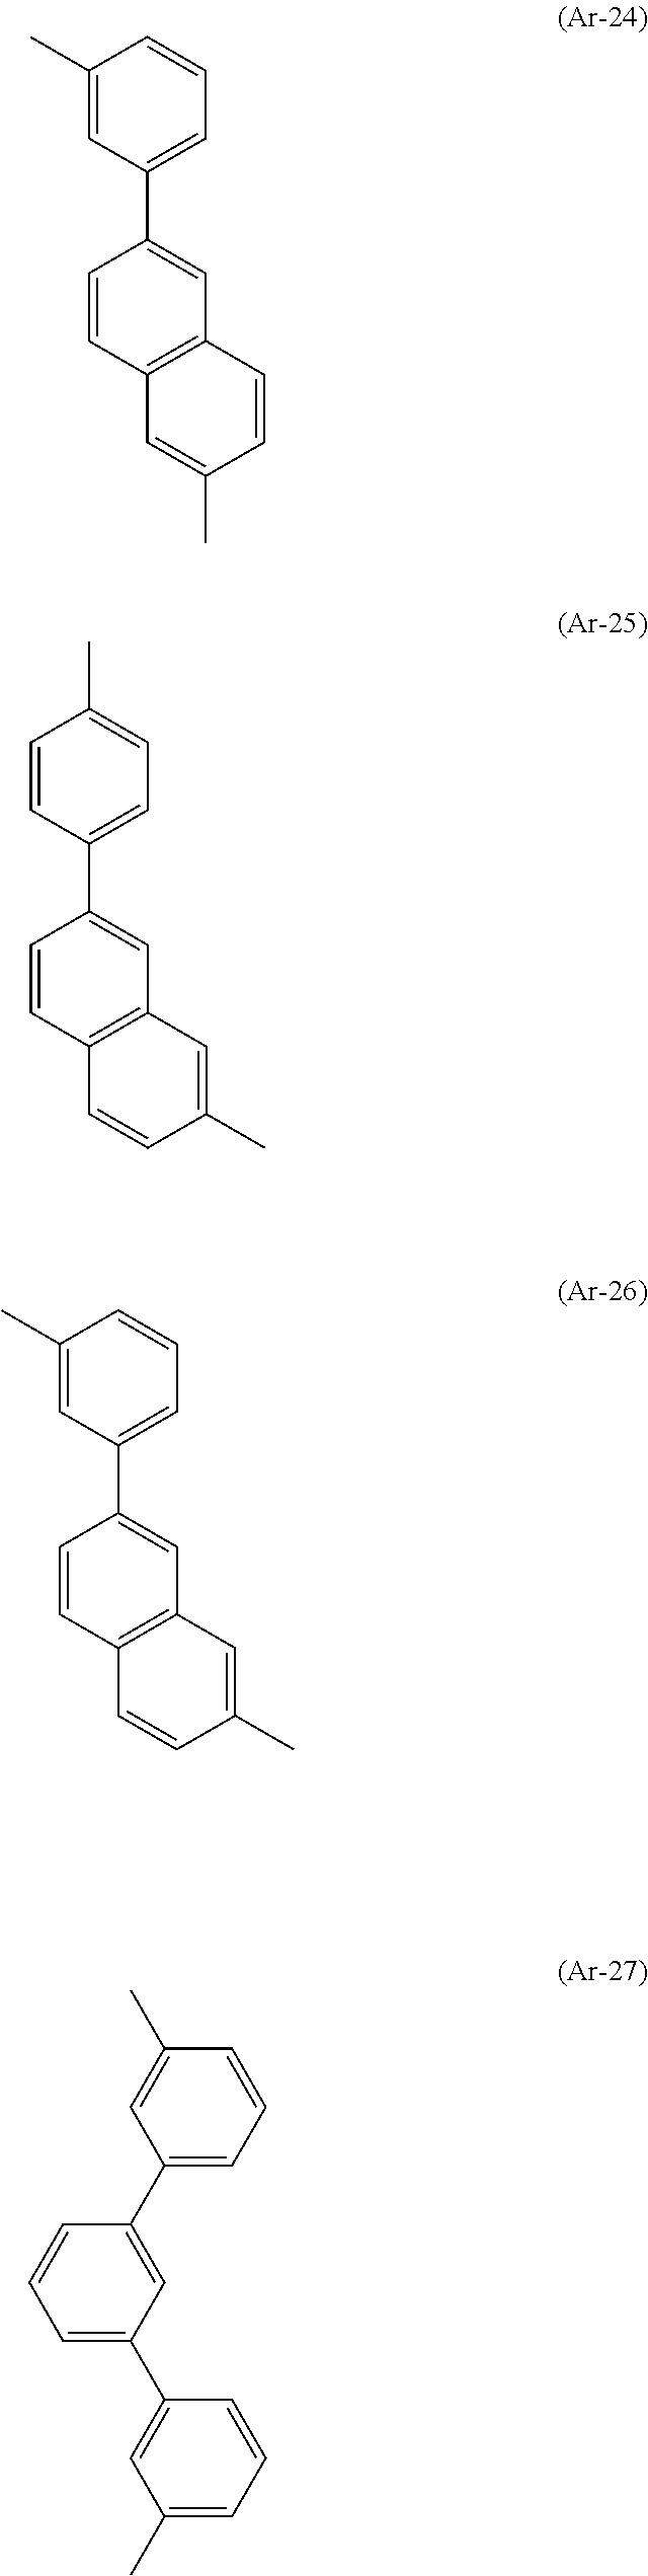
C1=CC2=C(C=C1C1=CC=CC(C)=C1)C=CC(C)=C2.C1=CC2=C(C=C1C1=CC=CC(C)=C1)C=C(C)C=C2.C1=CC2=C(C=C1C1=CC=C(C)C=C1)C=C(C)C=C2.C1=C(C2=CC(C)=CC=C2)C=C(C2=CC=CC(C)=C2)C=C1
